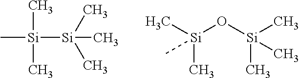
C[Si]([Si](C)(C)C)(C)C.C[Si](O[Si](C)(C)C)(C)C
